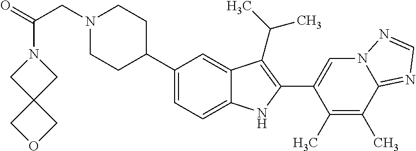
N1(CC(=O)N2CC3(C2)COC3)CCC(C2=CC=C3C(=C2)C(C(C)C)=C(C2=CN4C(=NC=N4)C(C)=C2C)N3)CC1
